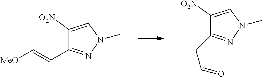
C1([O2N])=CN(C)N=C1C=C[MeO].C1([O2N])=CN(C)N=C1CC=O
